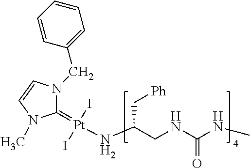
C1(=[Pt](NC(CNC(NC)=O)C[Ph])(I)I)N(CC2=CC=CC=C2)C=CN1C
